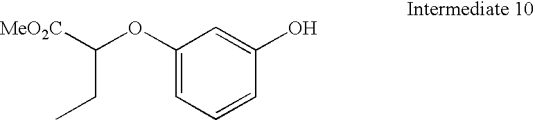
C1(OC(CC)[MeO2C])=CC=CC(O)=C1
